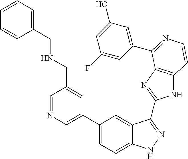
C1(C2=CN=CC(CNCC3=CC=CC=C3)=C2)=CC=C2C(=C1)C(C1=NC3=C(N1)C=CN=C3C1=CC(O)=CC(F)=C1)=NN2
